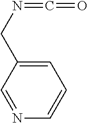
N(=C=O)CC1=CC=CN=C1
